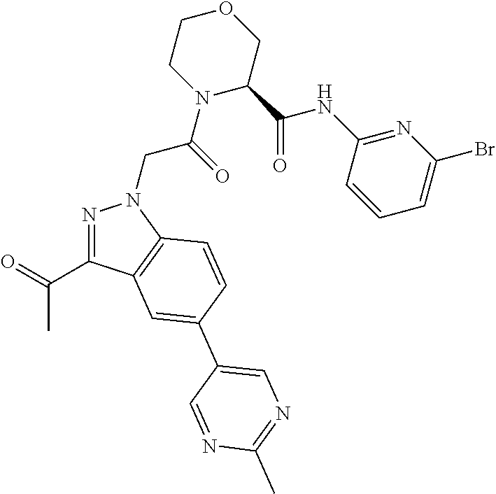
N1=C(C(=O)C)C2=C(N1CC(N1C(C(NC3=NC(Br)=CC=C3)=O)COCC1)=O)C=CC(C1=CN=C(C)N=C1)=C2
